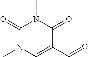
C1(=O)C(C=O)=CN(C)C(=O)N1C
